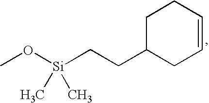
CO[Si](CCC1CC=CCC1)(C)C
